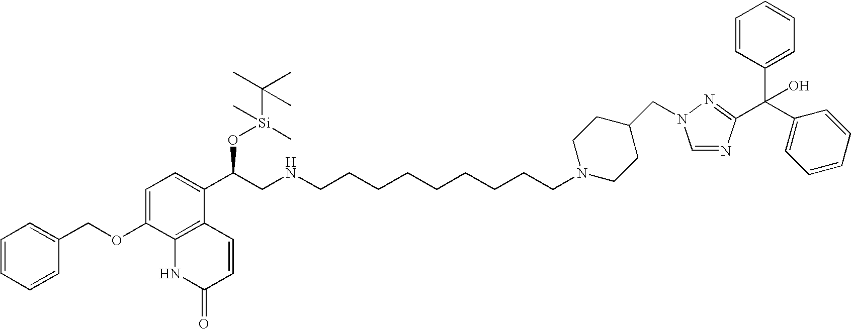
C1=CC=CC(COC2=CC=C(C(CNCCCCCCCCCN3CCC(CN4C=NC(C(C5=CC=CC=C5)(O)C5=CC=CC=C5)=N4)CC3)O[Si](C(C)(C)C)(C)C)C3=C2NC(=O)C=C3)=C1
